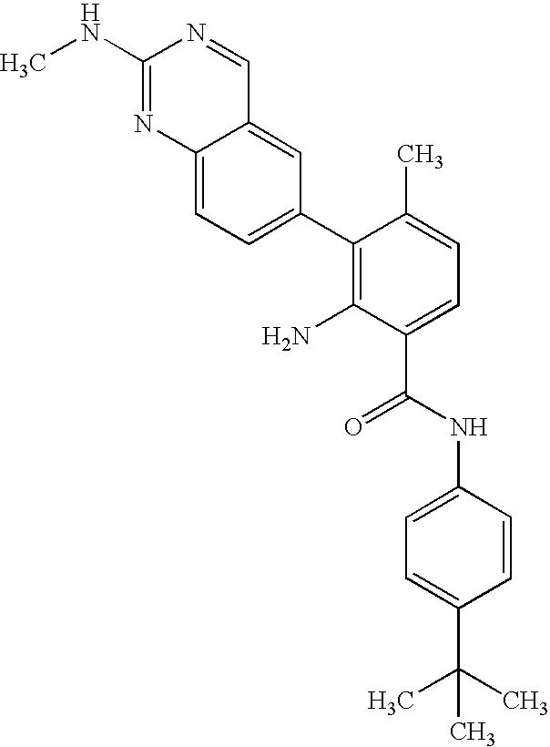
C12=CC=C(C3=C(N)C(C(NC4=CC=C(C(C)(C)C)C=C4)=O)=CC=C3C)C=C1C=NC(NC)=N2
